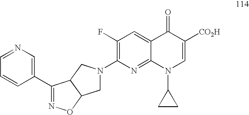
C1N(C2=C(F)C=C3C(=N2)N(C2CC2)C=C([CO2H])C3=O)CC2C1ON=C2C1=CN=CC=C1
